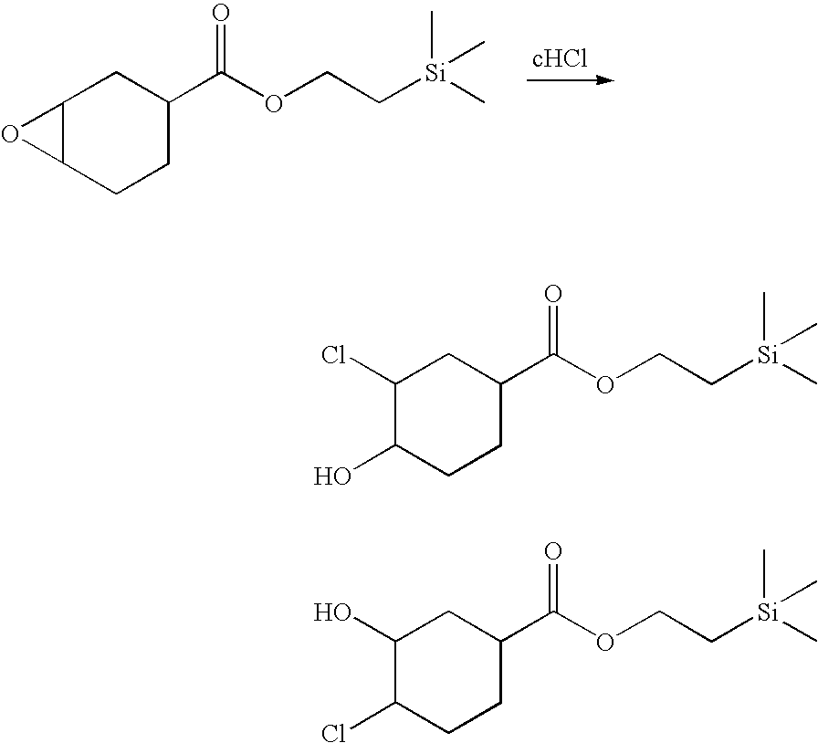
C12C(CCC(C(OCC[Si](C)(C)C)=O)C1)O2.C1(Cl)C(O)CCC(C(OCC[Si](C)(C)C)=O)C1.C1(O)C(Cl)CCC(C(OCC[Si](C)(C)C)=O)C1
